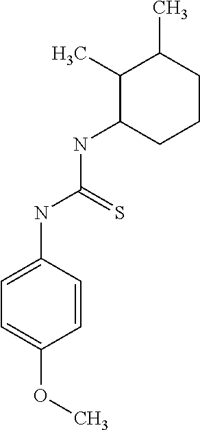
C1=C(NC(=S)NC2CCCC(C)C2C)C=CC(OC)=C1
